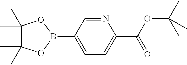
N1=CC(B2OC(C)(C)C(C)(C)O2)=CC=C1C(OC(C)(C)C)=O
